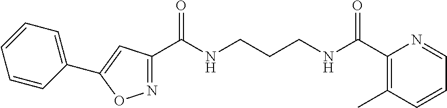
N1=C(C(NCCCNC(C2=C(C)C=CC=N2)=O)=O)C=C(C2=CC=CC=C2)O1
